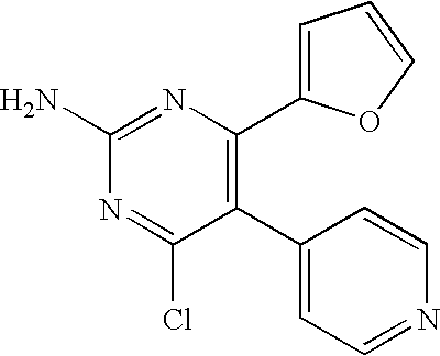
C1(C2=CC=NC=C2)=C(C2=CC=CO2)N=C(N)N=C1Cl
